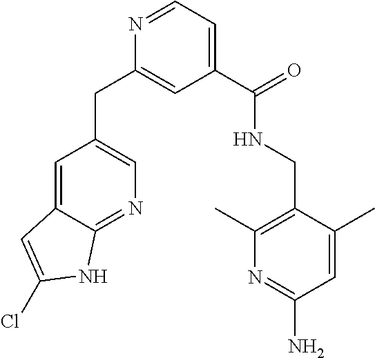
C1(C(NCC2=C(C)N=C(N)C=C2C)=O)=CC=NC(CC2=CN=C3C(=C2)C=C(Cl)N3)=C1
